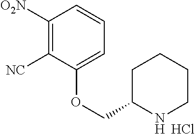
C1([NC])=C([O2N])C=CC=C1OCC1NCCCC1.Cl
